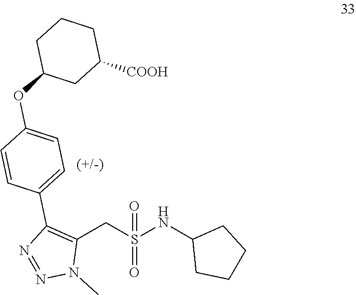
C(S(NC1CCCC1)(=O)=O)C1=C(C2=CC=C(OC3CC([COOH])CCC3)C=C2)N=NN1C
